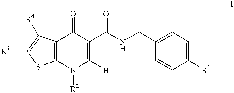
C1([H])=C(C(NCC2=CC=C([R1])C=C2)=O)C(=O)C2=C(N1[R2])SC([R3])=C2[R4]
